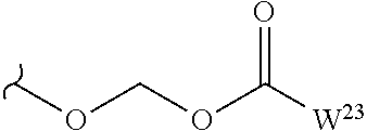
COCOC([W23])=O
